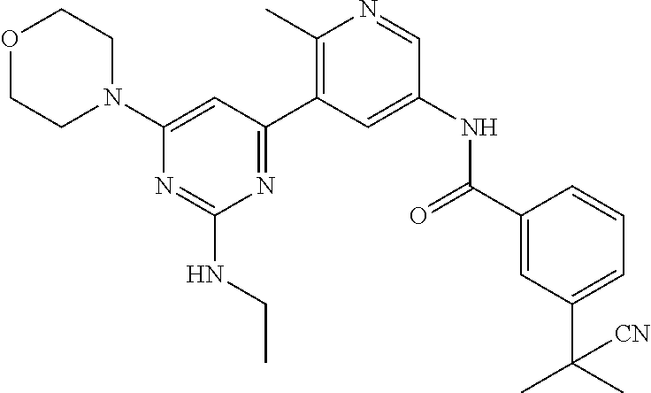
O1CCN(C2=CC(C3=C(C)N=CC(NC(C4=CC(C(C)(C)[CN])=CC=C4)=O)=C3)=NC(NCC)=N2)CC1
